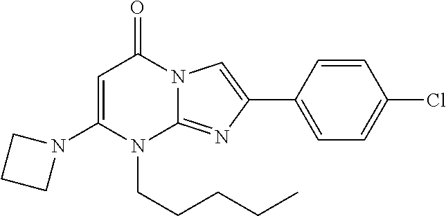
N1(C2=CC(=O)N3C(=NC(C4=CC=C(Cl)C=C4)=C3)N2CCCCC)CCC1
